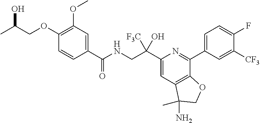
CC(COC1=C(OC)C=C(C(=O)NCC(C2=CC3=C(C(C4=CC=C(F)C([CF3])=C4)=N2)OCC3(C)N)([F3C])O)C=C1)O
